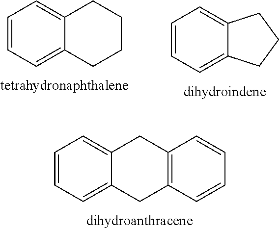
C1=CC=C2C(=C1)CC1=C(C2)C=CC=C1.C1=CC=C2C(=C1)CCC2.C1=CC=C2C(=C1)CCCC2
